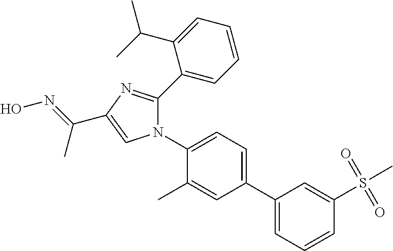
C1(C2=CC=C(N3C(C4=CC=CC=C4C(C)C)=NC(C(=NO)C)=C3)C(C)=C2)=CC=CC(S(=O)(=O)C)=C1
